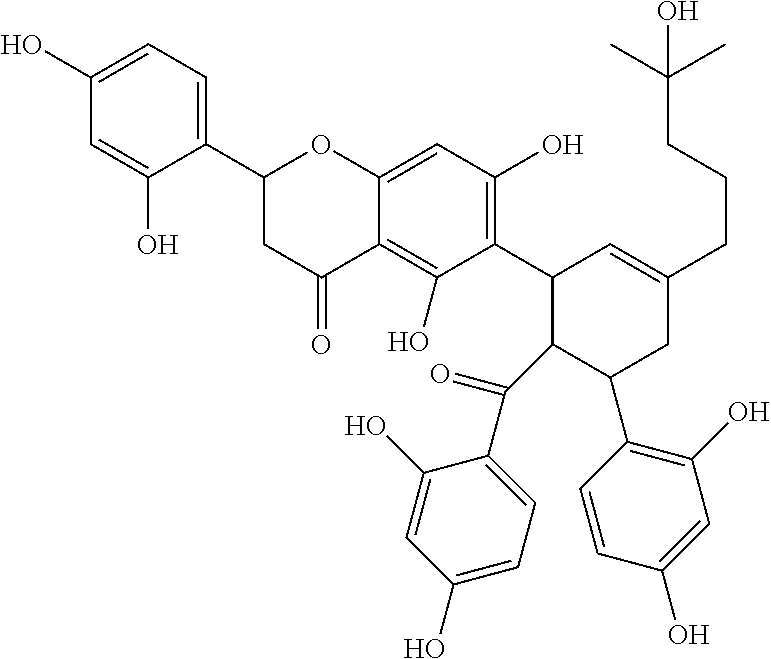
C1(O)=CC=C(C2CC(=O)C3=C(O)C(C4C(C(C5=CC=C(O)C=C5O)=O)C(C5=C(O)C=C(O)C=C5)CC(CCCC(C)(C)O)=C4)=C(O)C=C3O2)C(O)=C1
